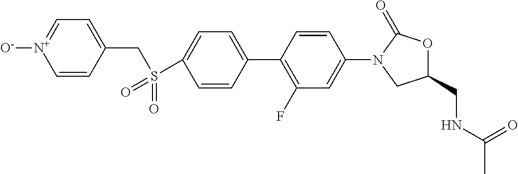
S(CC1=CC=[N+]([O-])C=C1)(=O)(=O)C1=CC=C(C2=C(F)C=C(N3CC(CNC(C)=O)OC3=O)C=C2)C=C1
